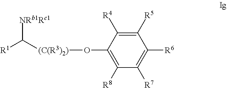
[(C(R3)2)](C([R1])[NRb1Rc1])OC1=C([R8])C([R7])=C([R6])C([R5])=C1[R4]
